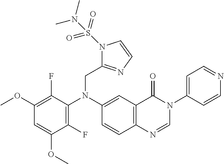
N1(S(N(C)C)(=O)=O)C(CN(C2=C(F)C(OC)=CC(OC)=C2F)C2=CC3=C(C=C2)N=CN(C2=CC=NC=C2)C3=O)=NC=C1
